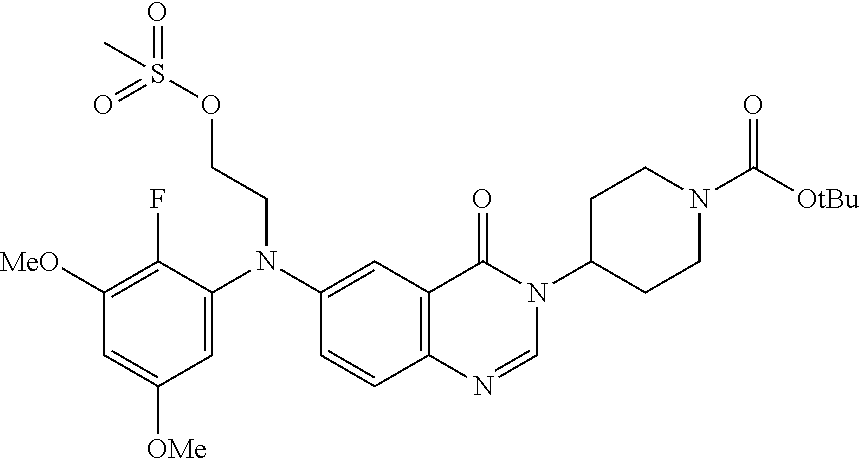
C1=C(N(C2=CC3=C(C=C2)N=CN(C2CCN(C([OtBu])=O)CC2)C3=O)CCOS(=O)(=O)C)C(F)=C([MeO])C=C1[OMe]
